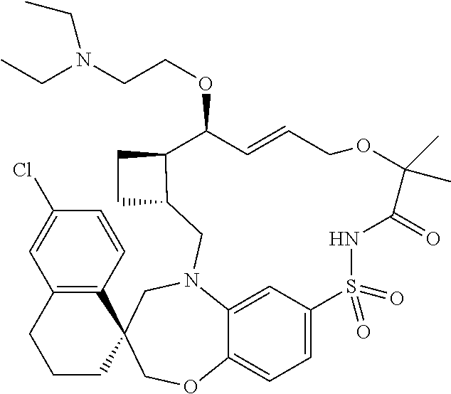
C1=C2C3=CC=C1S(=O)(=O)NC(=O)C(C)(C)OCC=CC(OCCN(CC)CC)C1C(CN2CC2(CO3)C3=C(CCC2)C=C(Cl)C=C3)CC1
